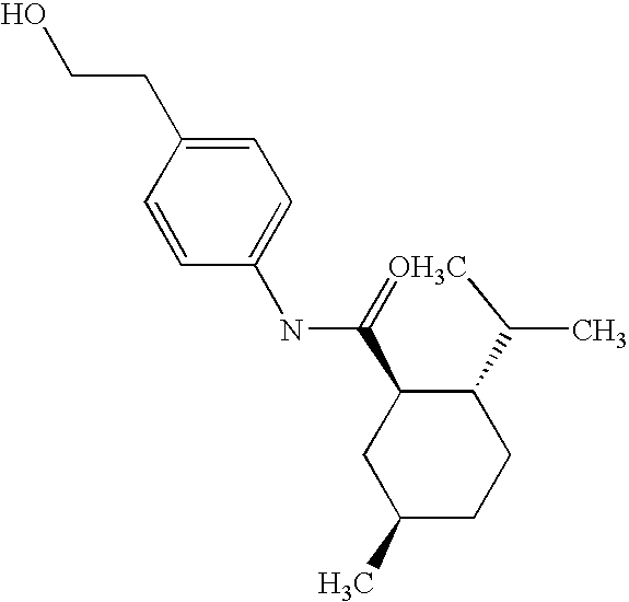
C(C1=CC=C(NC2=[OH3C]C(C)C3C2CC(C)CC3)C=C1)CO
